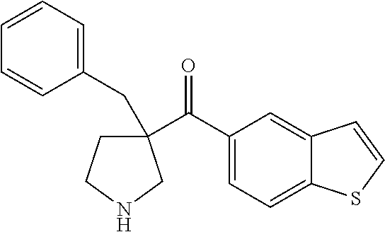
C(=O)(C1(CC2=CC=CC=C2)CCNC1)C1=CC=C2C(=C1)C=CS2
